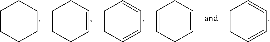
C1CCCCC1.C1CCC=CC1.C1CC=CC=C1.C1=CCC=CC1.C1CC=CC=C1
